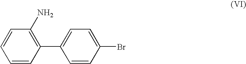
C1=CC(C2=CC=C(Br)C=C2)=C(N)C=C1
